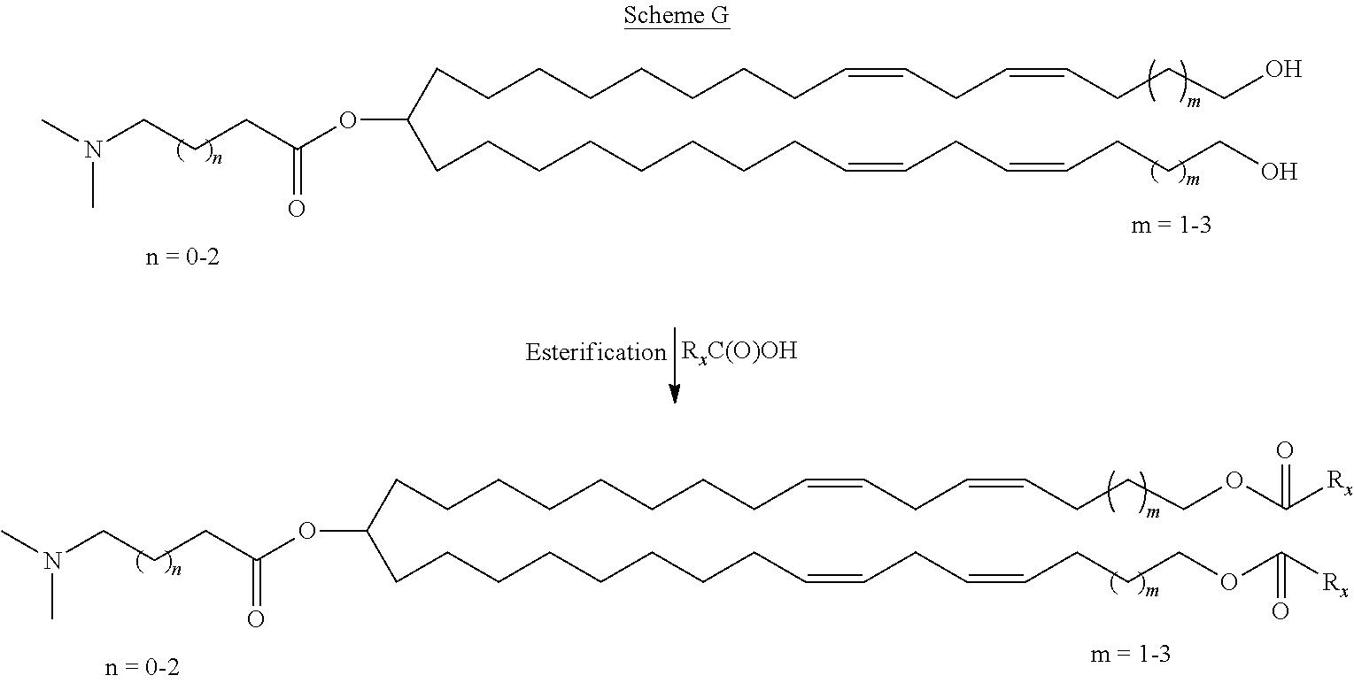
N(C)(C)CCCC(OC(CCCCCCCCC=CCC=CCCCO)CCCCCCCCC=CCC=CCCCO)=O.N(C)(C)CCCC(OC(CCCCCCCCC=CCC=CCCCOC([Rx])=O)CCCCCCCCC=CCC=CCCCOC([Rx])=O)=O
